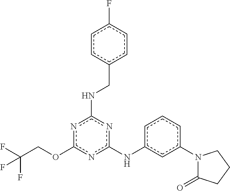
O(c1nc(NCc2ccc(F)cc2)nc(Nc2cccc(N3C(=O)CCC3)c2)n1)CC(F)(F)F
